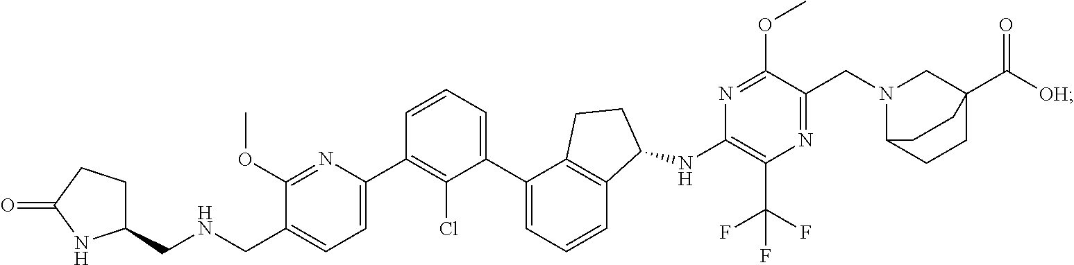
C1(CNCC2=CC=C(C3=C(Cl)C(C4=CC=CC5=C4CCC5NC4=C(C(F)(F)F)N=C(CN5C6CCC(C(=O)[OH])(C5)CC6)C(OC)=N4)=CC=C3)N=C2OC)CCC(=O)N1
